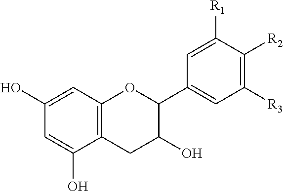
C1(O)=CC2=C(C(O)=C1)CC(O)C(C1=CC([R3])=C([R2])C([R1])=C1)O2
